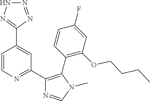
C1=CN=C(C2=C(C3=C(OCCCC)C=C(F)C=C3)N(C)C=N2)C=C1C1=NNN=N1
